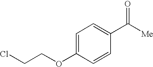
C1=C(OCCCl)C=CC(C([Me])=O)=C1
